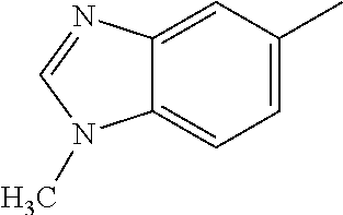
C12=CC(C)=CC=C1N(C)C=N2
